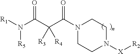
[R1]N(C(C(C(N1CCN([X][R2])CC1)=O)([R3])[R4])=O)[R5]
